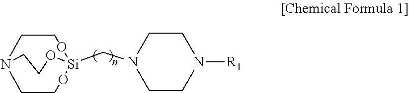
O.O.C(N1CCN([R1])CC1)[Si]12OCCN(CC1)CC2
